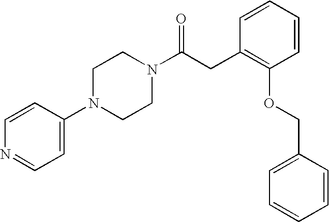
C1(N2CCN(C(CC3=C(OCC4=CC=CC=C4)C=CC=C3)=O)CC2)=CC=NC=C1
